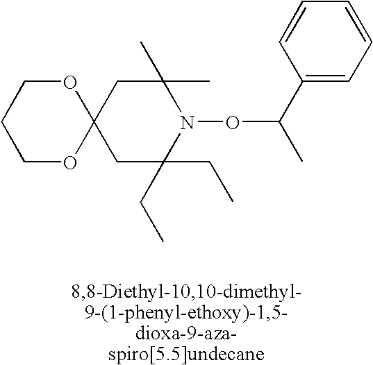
C12(CC(C)(C)N(OC(C)C3=CC=CC=C3)C(CC)(CC)C1)OCCCO2
